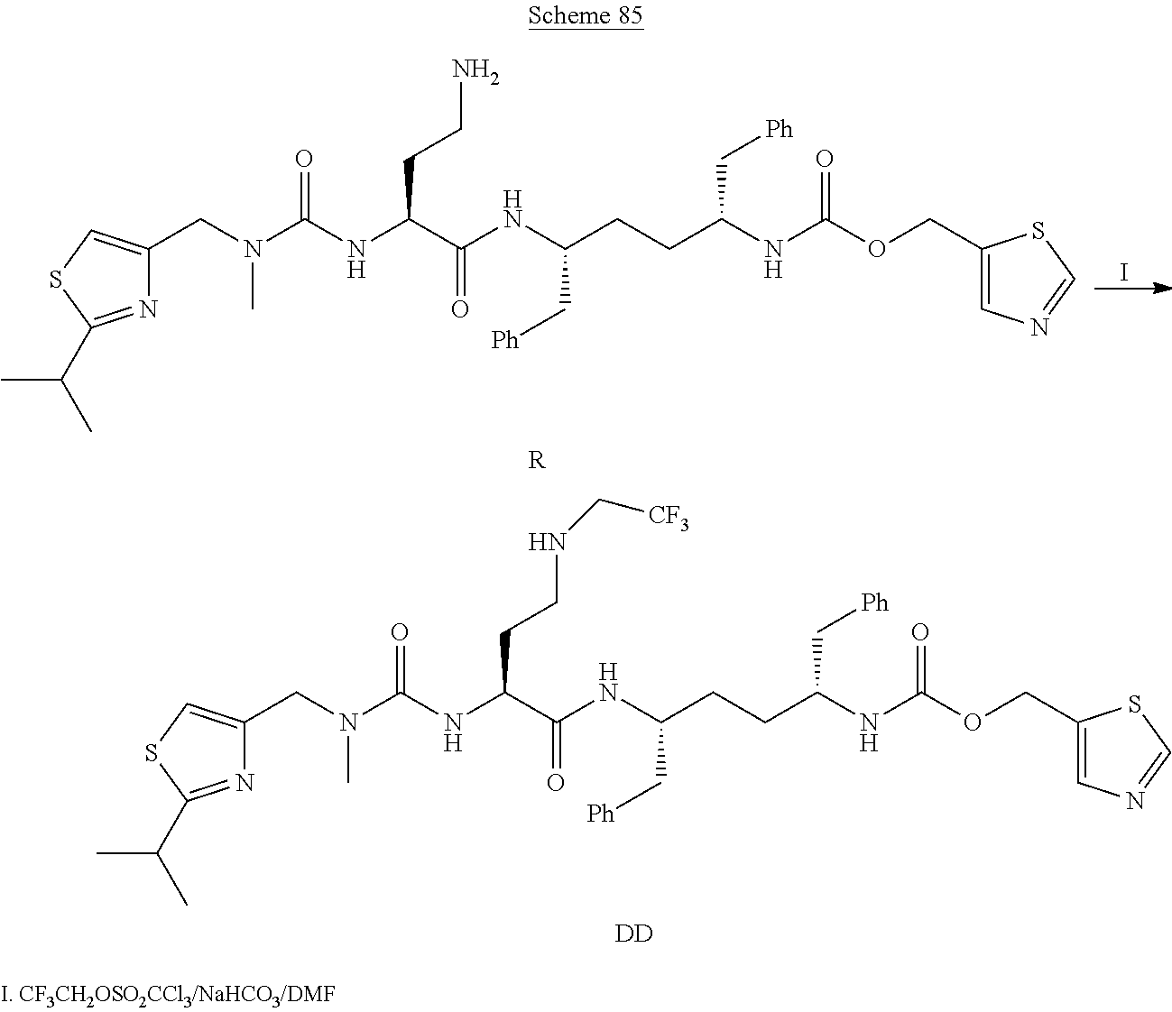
N1=C(C(C)C)SC=C1CN(C(NC(C(NC(CCC(NC(OCC1=CN=CS1)=O)C[Ph])C[Ph])=O)CCNC[CF3])=O)C.[DD].I.N1=C(C(C)C)SC=C1CN(C(NC(C(NC(CCC(NC(OCC1=CN=CS1)=O)C[Ph])C[Ph])=O)CCN)=O)C.[R]
